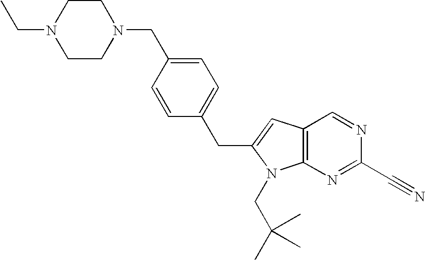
N1(CC2=CC=C(CC3=CC4=C(N=C(C#N)N=C4)N3CC(C)(C)C)C=C2)CCN(CC)CC1
